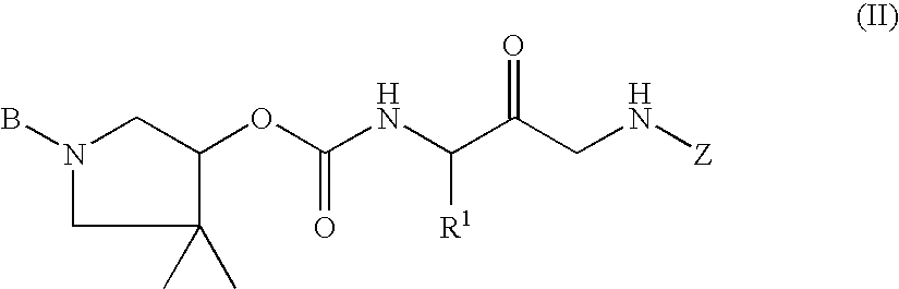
O(C(NC(C(CN[Z])=O)[R1])=O)C1CN(B)CC1(C)C
